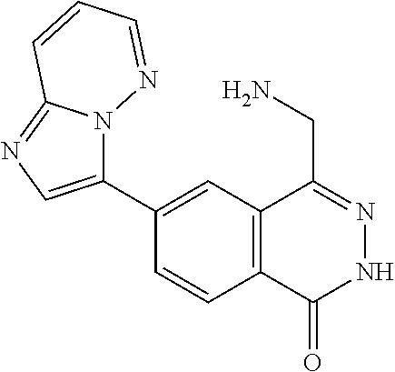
C1(C2=CN=C3N2N=CC=C3)=CC2=C(C=C1)C(=O)NN=C2CN
